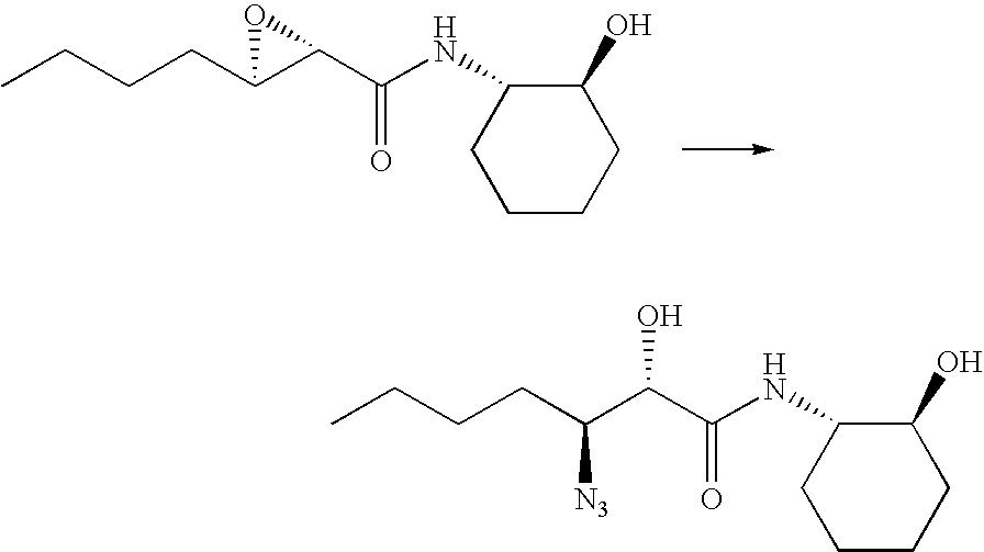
C1CCC(O)C(NC(C2C(CCCC)O2)=O)C1.C1CCC(O)C(NC(C(C(CCCC)[N3])O)=O)C1
